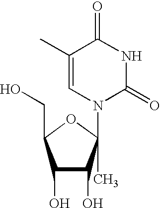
N1C(=O)N(C2(C)OC(CO)C(O)C2O)C=C(C)C1=O
